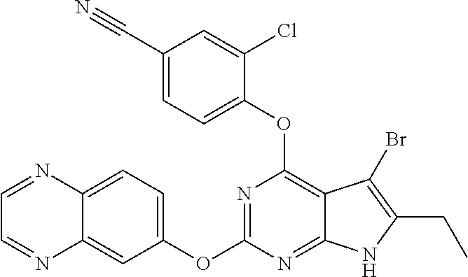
C12=CC=C(OC3=NC(OC4=CC=C(C#N)C=C4Cl)=C4C(=N3)NC(CC)=C4Br)C=C1N=CC=N2
